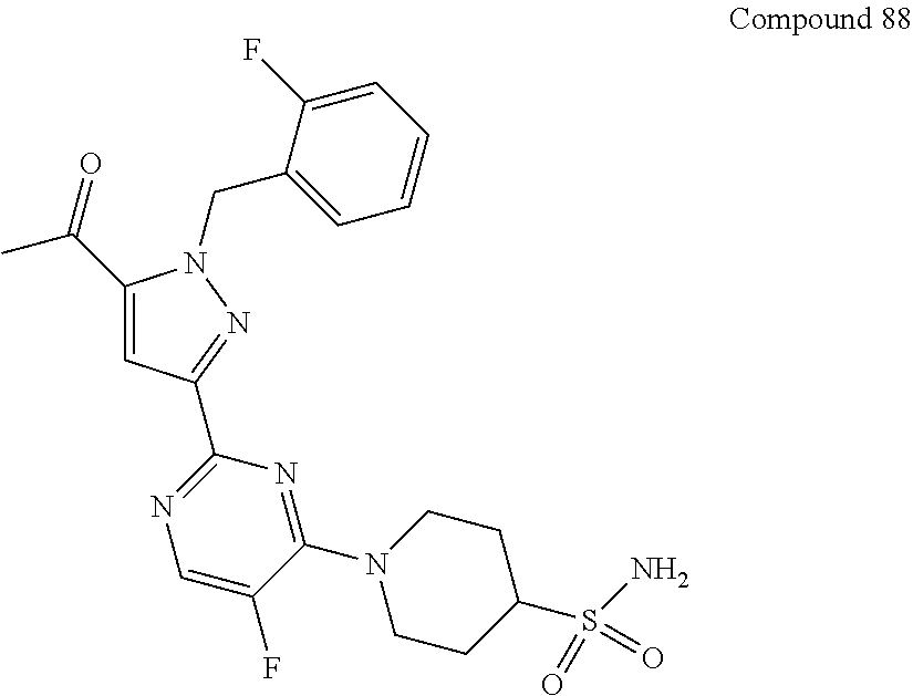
C(C1=CC(C2=NC=C(F)C(N3CCC(S(N)(=O)=O)CC3)=N2)=NN1CC1=CC=CC=C1F)(=O)C
